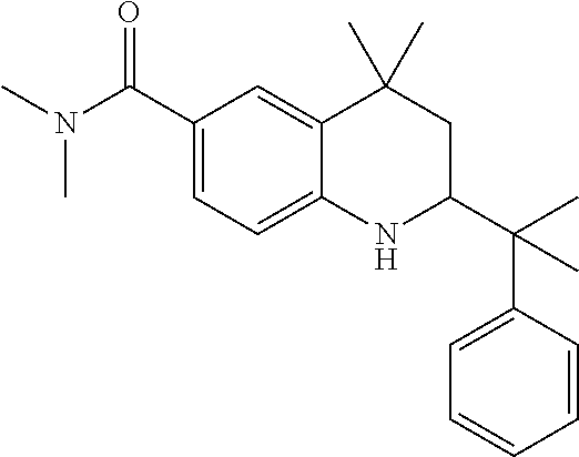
C1(C(N(C)C)=O)=CC=C2C(=C1)C(C)(C)CC(C(C1=CC=CC=C1)(C)C)N2
